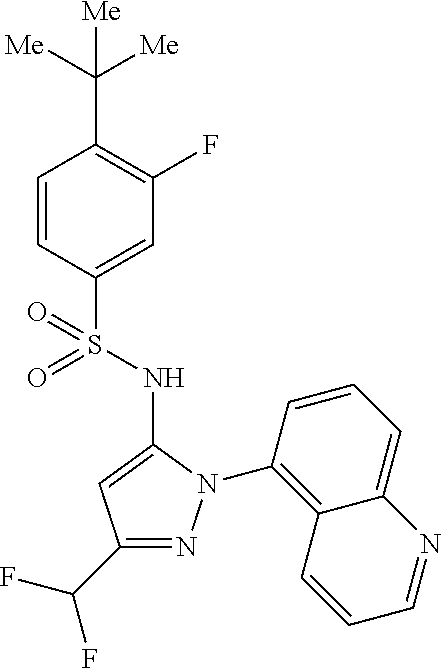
C1(C([Me])([Me])[Me])=C(F)C=C(S(=O)(=O)NC2=CC(C(F)F)=NN2C2=C3C(=CC=C2)N=CC=C3)C=C1
